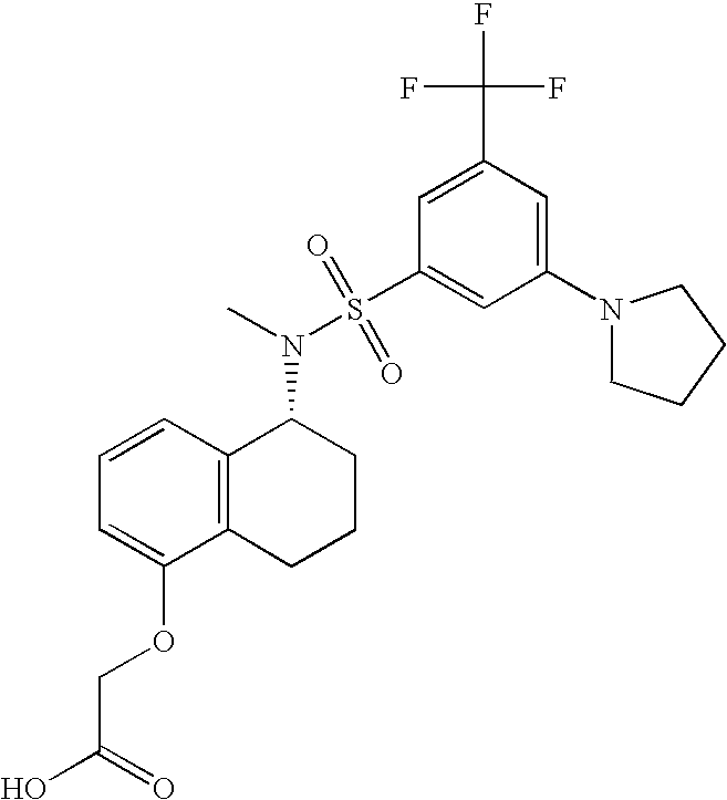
C1=CC=C(OCC(O)=O)C2=C1C(N(S(C1=CC(N3CCCC3)=CC(C(F)(F)F)=C1)(=O)=O)C)CCC2
